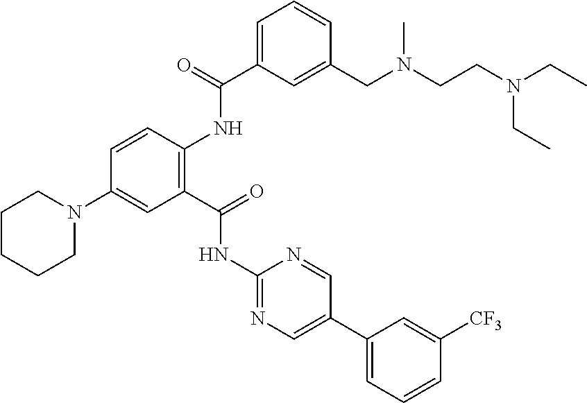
C1(C2=CN=C(NC(C3=C(NC(C4=CC=CC(CN(CCN(CC)CC)C)=C4)=O)C=CC(N4CCCCC4)=C3)=O)N=C2)=CC=CC([CF3])=C1
